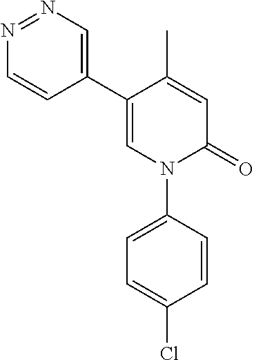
C1=C(C)C(C2=CN=NC=C2)=CN(C2=CC=C(Cl)C=C2)C1=O
